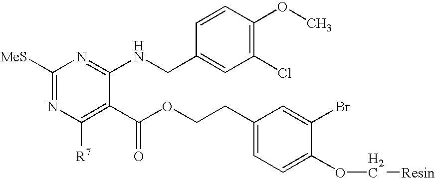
C1([MeS])=NC([R7])=C(C(OCCC2=CC=C(OC[Resin])C(Br)=C2)=O)C(NCC2=CC(Cl)=C(OC)C=C2)=N1
